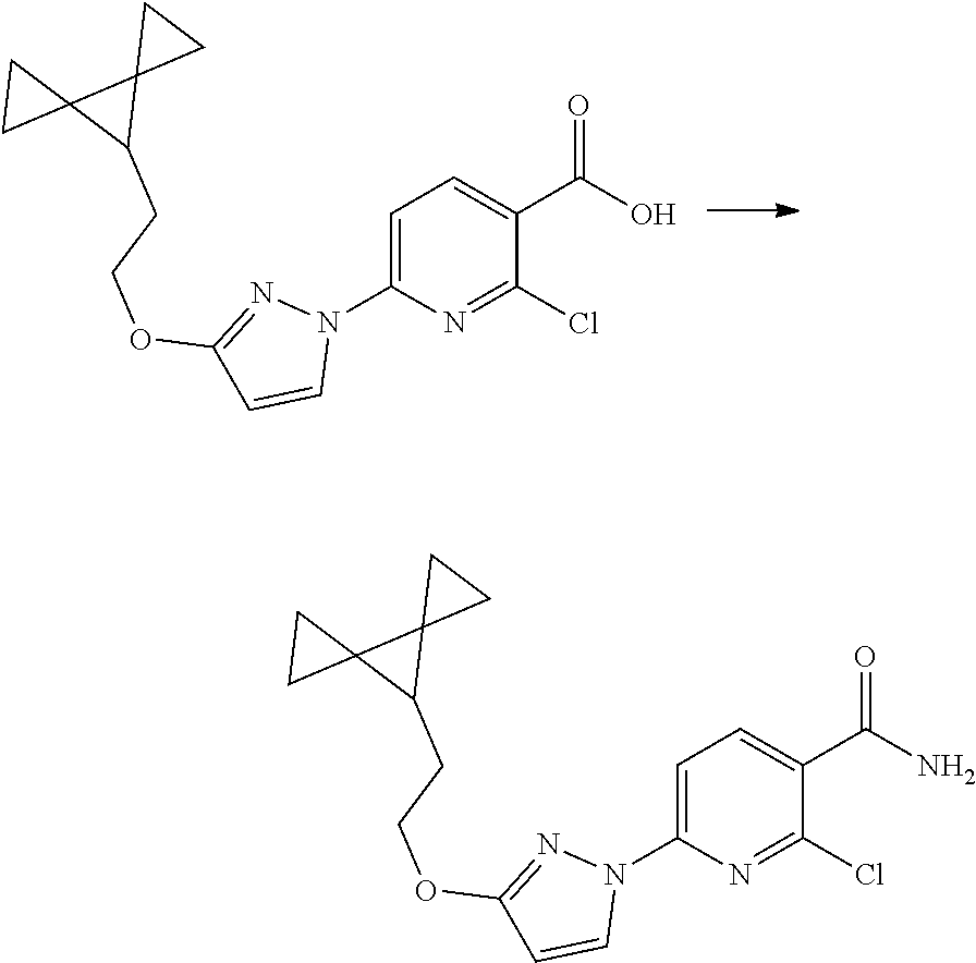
C1=C(N2N=C(OCCC3C4(C35CC5)CC4)C=C2)N=C(Cl)C(C(O)=O)=C1.C1=C(N2N=C(OCCC3C4(C35CC5)CC4)C=C2)N=C(Cl)C(C(N)=O)=C1
